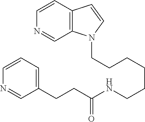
C(CCCCCNC(CCC1=CC=CN=C1)=O)N1C2=C(C=C1)C=CN=C2
